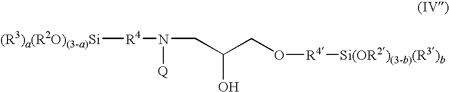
[(R3)a(R2O)(3-a)Si][R4]N([Q])CC(O)CO[R4][Si(OR2)(3-b)(R3)b]
